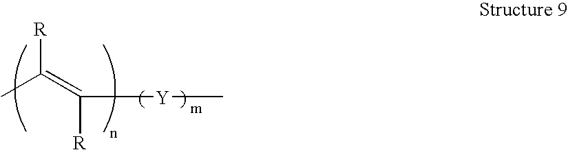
CC(=C([R])[Y]C)[R]
